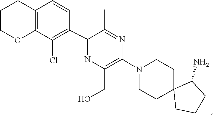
C1C2(CCCC2N)CCN(C2=C(CO)N=C(C3=C(Cl)C4=C(C=C3)CCCO4)C(C)=N2)C1
